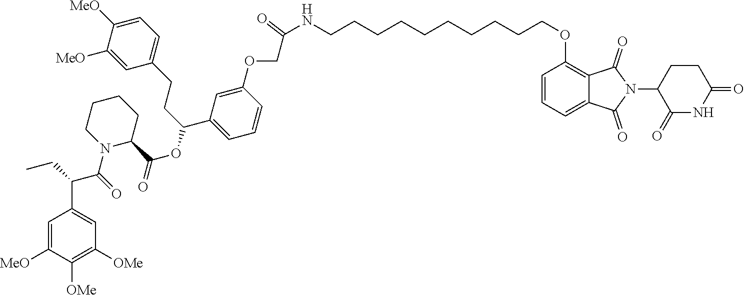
C1=C(OCC(=O)NCCCCCCCCCCOC2=C3C(=CC=C2)C(=O)N(C2C(=O)NC(=O)CC2)C3=O)C=CC=C1C(CCC1=CC=C([MeO])C([MeO])=C1)OC(=O)C1CCCCN1C(C(C1=CC([OMe])=C([OMe])C([MeO])=C1)CC)=O
